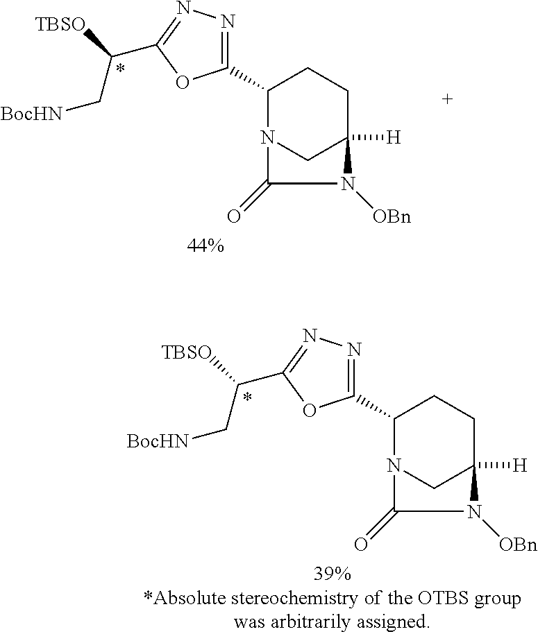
C1(C2=NN=C(C(C[BocHN])[TBSO])O2)N2CC([H])(CC1)N([OBn])C2=O.C1(C2=NN=C(C(C[BocHN])[TBSO])O2)N2CC([H])(CC1)N([OBn])C2=O
